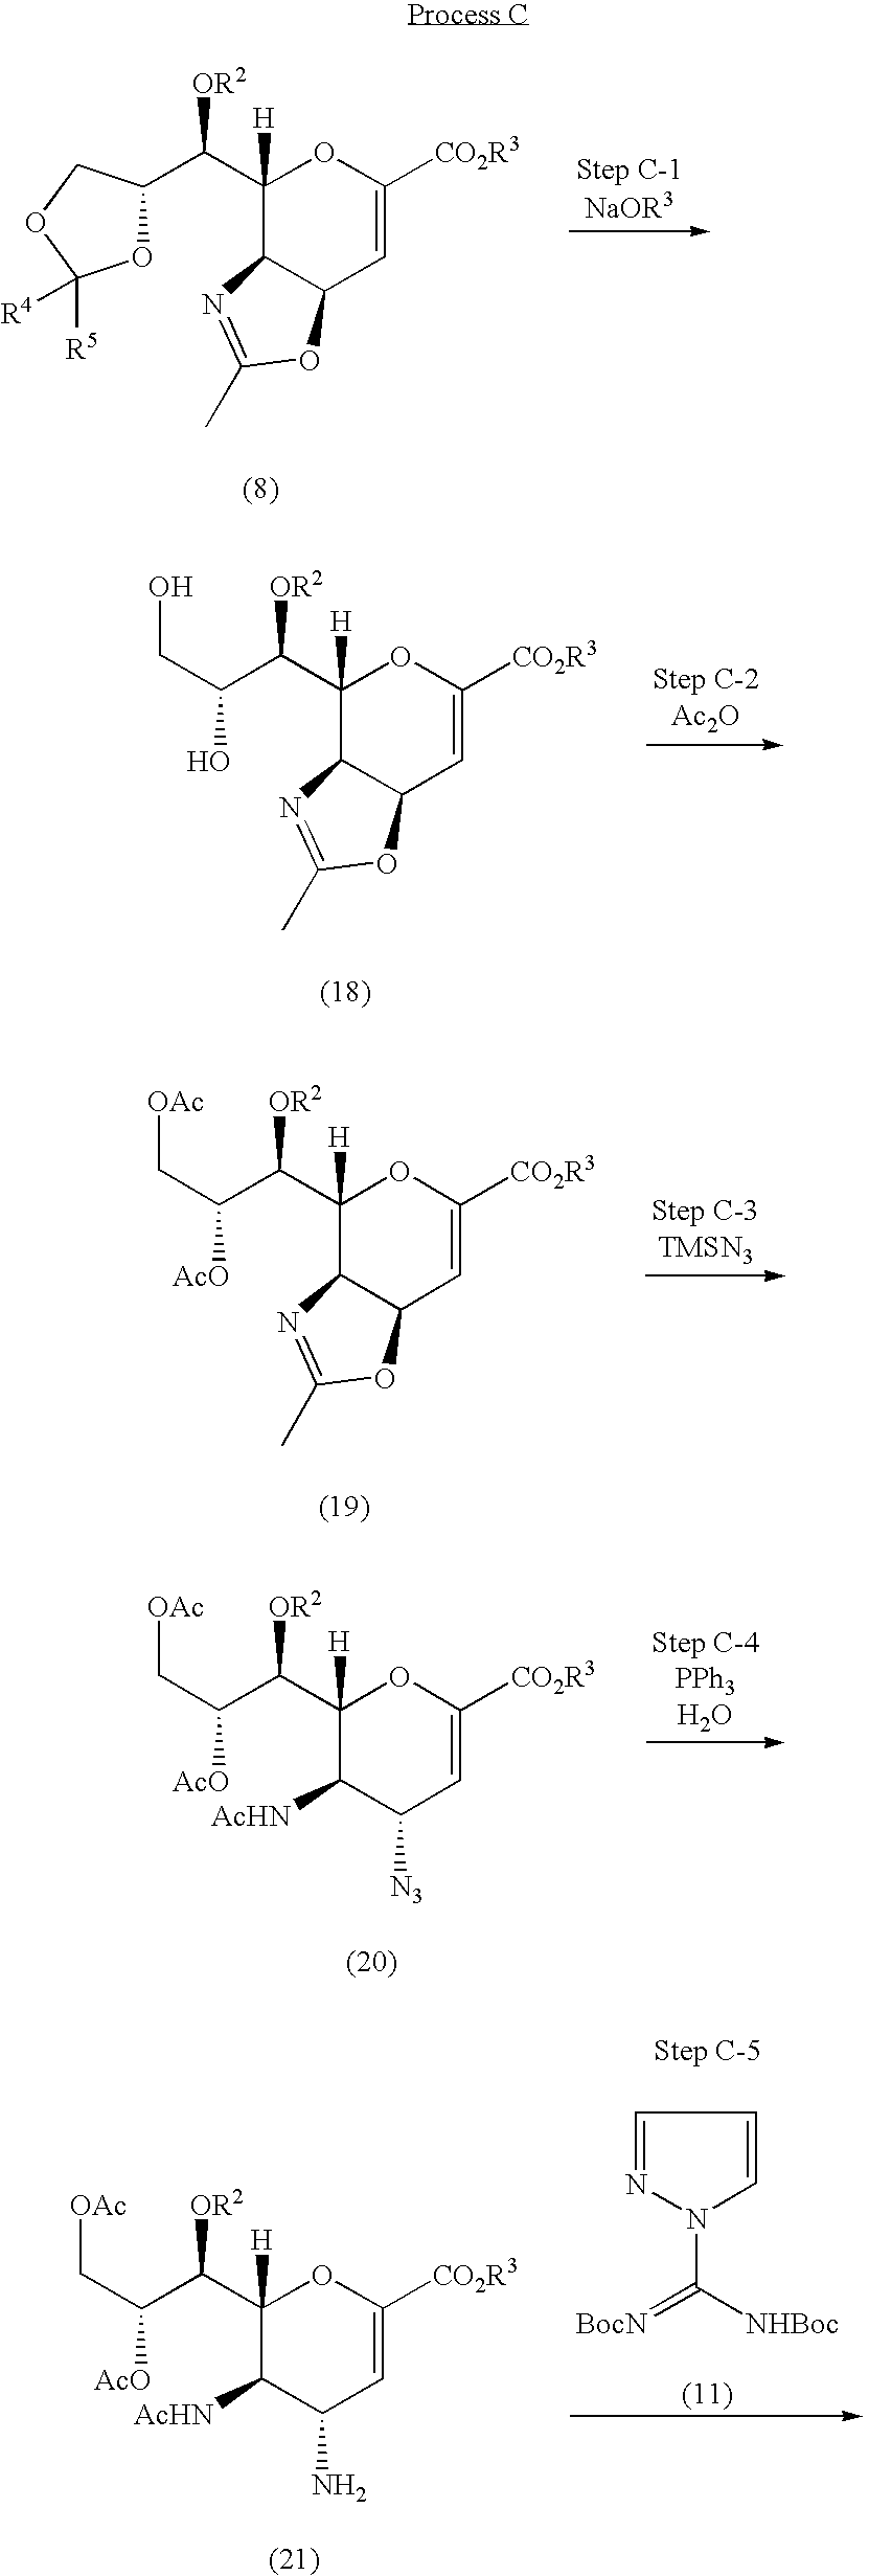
C1(C([OR2])C2OC([R5])([R4])OC2)([H])C2C(C=C([CO2R3])O1)OC(C)=N2.C1(C([OR2])C(O)CO)([H])C2C(C=C([CO2R3])O1)OC(C)=N2.C1(C([OR2])C([AcO])C[OAc])([H])C2C(C=C([CO2R3])O1)OC(C)=N2.C1(C([OR2])C([AcO])C[OAc])([H])C([AcHN])C([N3])C=C([CO2R3])O1.C1(C([OR2])C([AcO])C[OAc])([H])C([AcHN])C(N)C=C([CO2R3])O1.C(N1N=CC=C1)([NHBoc])=[BocN]
